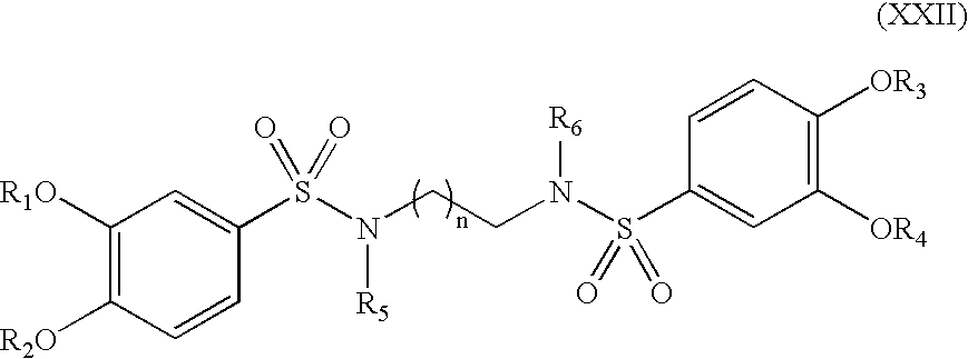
C1([R1O])=C([R2O])C=CC(S(N(CCN(S(C2=CC([OR4])=C([OR3])C=C2)(=O)=O)[R6])[R5])(=O)=O)=C1
